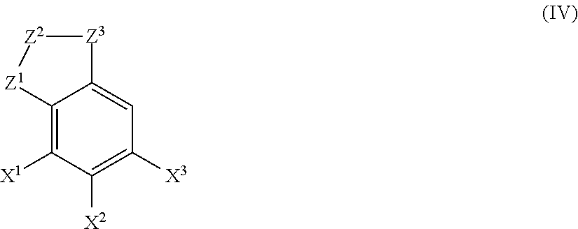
C12=C([X1])C([X2])=C([X3])C=C1[Z3][Z2][Z1]2
